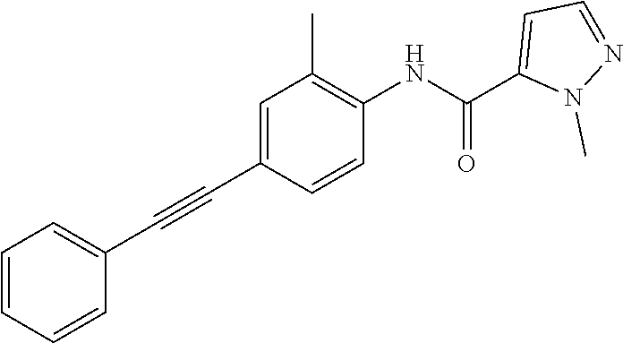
C(C1=CC=CC=C1)#CC1=CC(C)=C(NC(C2=CC=NN2C)=O)C=C1
